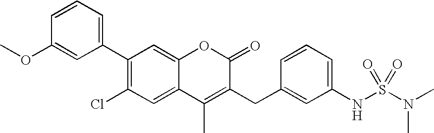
C12=CC(Cl)=C(C3=CC=CC(OC)=C3)C=C1OC(=O)C(CC1=CC(NS(=O)(N(C)C)=O)=CC=C1)=C2C
